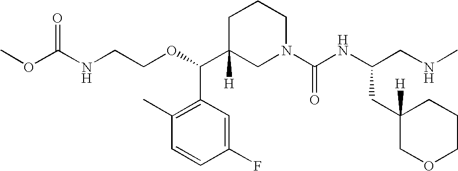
C1C(C(OCCNC(OC)=O)C2=C(C)C=CC(F)=C2)([H])CN(C(NC(CNC)CC2([H])COCCC2)=O)CC1
